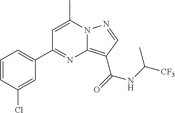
C1=CC(Cl)=CC(C2=NC3=C(C(=O)NC([CF3])C)C=NN3C(C)=C2)=C1
